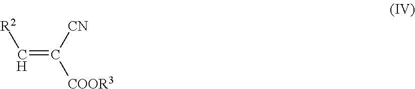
C(=C([CN])[COOR3])[R2]
